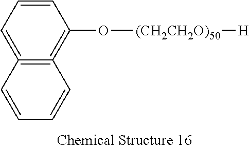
C1=CC=C2=C(=C1O[(CH2CH2O)50][H])C=CC=C2
